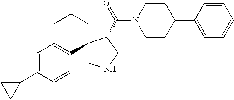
C1NCC(C(N2CCC(C3=CC=CC=C3)CC2)=O)C12C1=C(C=C(C3CC3)C=C1)CCC2
